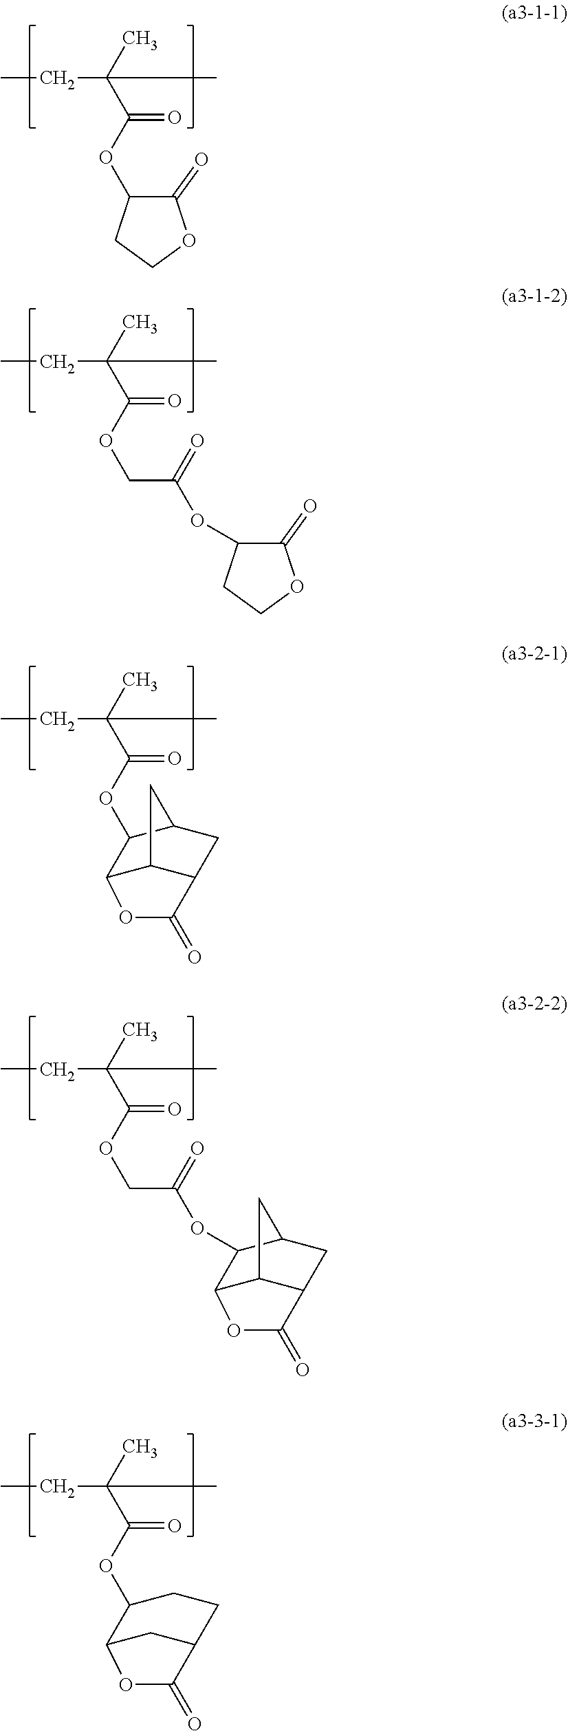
CCC(C(OC1C(=O)OCC1)=O)(C)C.CCC(C(OCC(=O)OC1C2C3C(CC1C3)C(=O)O2)=O)(C)C.CCC(C(OCC(=O)OC1C(=O)OCC1)=O)(C)C.CCC(C(OC1C2C3C(CC1C3)C(=O)O2)=O)(C)C.CCC(C(OC1C2CC(CC1)C(=O)O2)=O)(C)C
